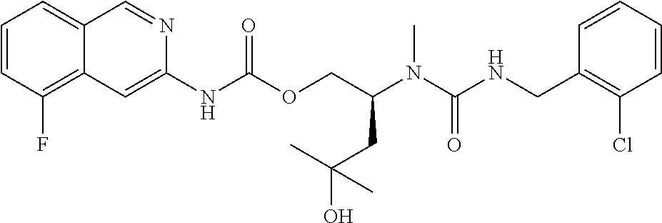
C1=CC(CNC(N(C(COC(NC2=CC3=C(F)C=CC=C3C=N2)=O)CC(O)(C)C)C)=O)=C(Cl)C=C1
